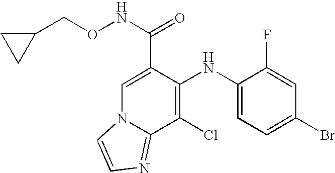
C1=C(C(NOCC2CC2)=O)C(NC2=CC=C(Br)C=C2F)=C(Cl)C2=NC=CN12
